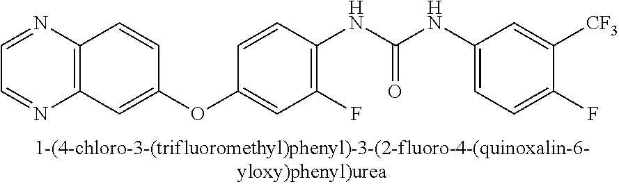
C1=NC2=C(N=C1)C=CC(OC1=CC(F)=C(NC(NC3=CC=C(F)C([CF3])=C3)=O)C=C1)=C2
